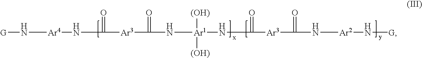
[G]N[Ar4]NC(=O)[Ar3]C(=O)N[Ar1](NC(=O)[Ar3]C(=O)N[Ar2]N[G])([(OH)])[(OH)]
